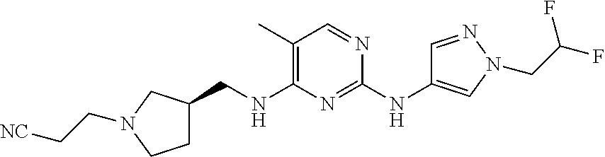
C1C(CNC2=C(C)C=NC(NC3=CN(CC(F)F)N=C3)=N2)CN(CC[NC])C1
